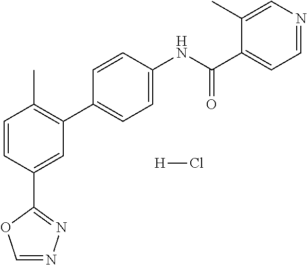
C1=CC(C2=NN=CO2)=CC(C2=CC=C(NC(C3=CC=NC=C3C)=O)C=C2)=C1C.[H]Cl
